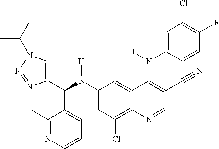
C1(N(C(C2=CN(C(C)C)N=N2)C2=CC=CN=C2C)[H])=CC(Cl)=C2C(=C1)C(N(C1=CC(Cl)=C(F)C=C1)[H])=C(C#N)C=N2
